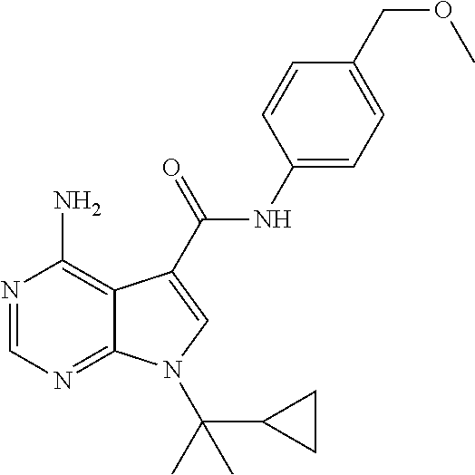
N1=CN=C2C(=C1N)C(C(NC1=CC=C(COC)C=C1)=O)=CN2C(C1CC1)(C)C
